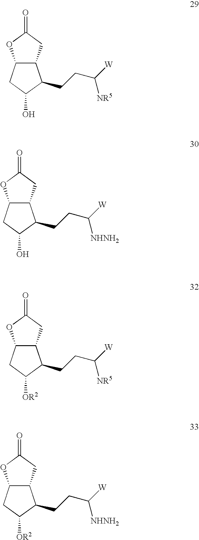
C12C(CC(=O)O1)C(CCC([W])[NR5])C(O)C2.C12C(CC(=O)O1)C(CCC([W])[NHNH2])C(O)C2.C12C(CC(=O)O1)C(CCC([W])[NR5])C([OR2])C2.C12C(CC(=O)O1)C(CCC([W])[NHNH2])C([OR2])C2
